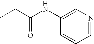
CCC(NC1=CN=CC=C1)=O
